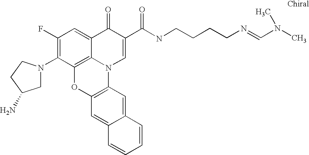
C1(F)=C(N2CC(N)CC2)C2=C3C(=C1)C(=O)C(C(=O)NCCCCN=CN(C)C)=CN3C1=C(O2)C=C2C(=C1)C=CC=C2
